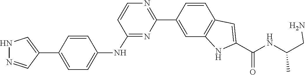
N(C(CN)C)C(C1=CC2=C(C=C(C3=NC=CC(NC4=CC=C(C5=CNN=C5)C=C4)=N3)C=C2)N1)=O
